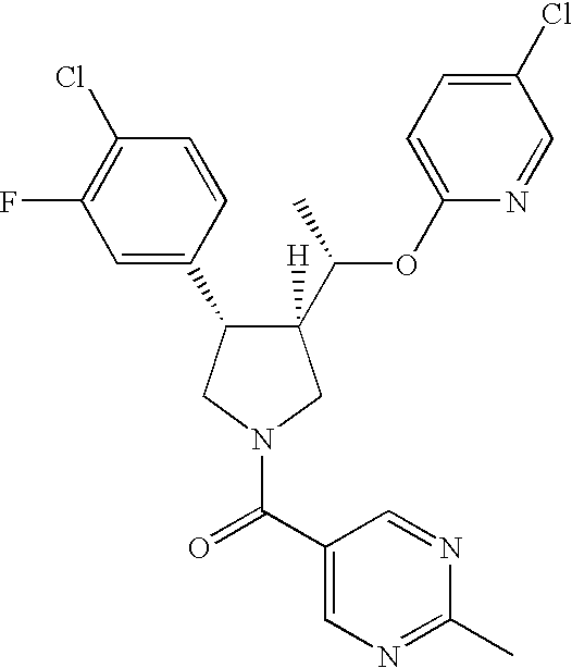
C1([H])(C(C)OC2=CC=C(Cl)C=N2)C(C2=CC(F)=C(Cl)C=C2)CN(C(C2=CN=C(C)N=C2)=O)C1
